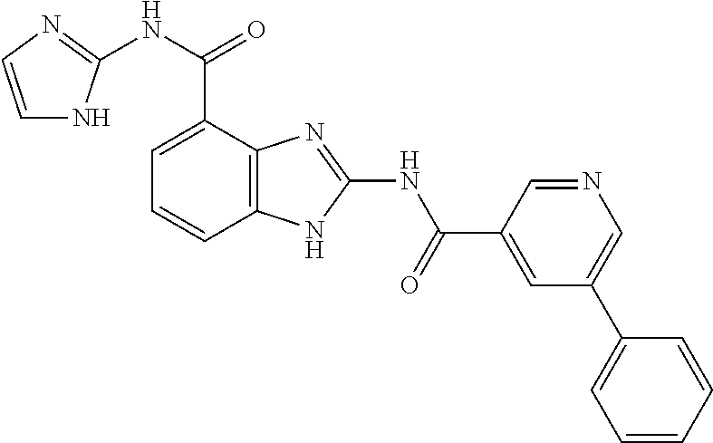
C12=C(C=CC=C1C(NC1=NC=CN1)=O)NC(NC(=O)C1=CC(C3=CC=CC=C3)=CN=C1)=N2
